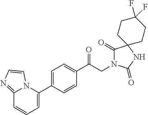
C1(C(CN2C(=O)C3(NC2=O)CCC(F)(F)CC3)=O)=CC=C(C2=CC=CC3=NC=CN23)C=C1
